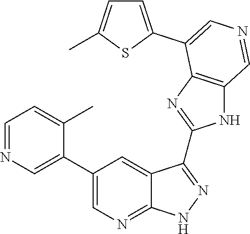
C1=NC=C(C2=CN=C3C(=C2)C(C2=NC4=C(N2)C=NC=C4C2=CC=C(C)S2)=NN3)C(C)=C1
